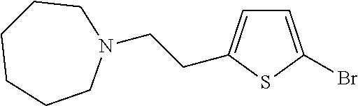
C1CCCCN(CCC2=CC=C(Br)S2)C1
